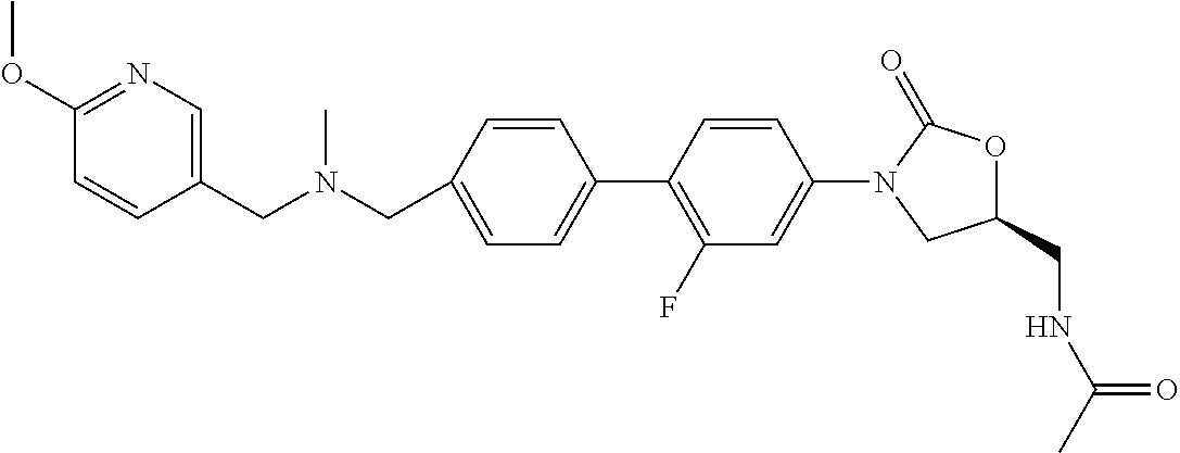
C1(CN(CC2=CC=C(C3=C(F)C=C(N4CC(CNC(=O)C)OC4=O)C=C3)C=C2)C)=CN=C(OC)C=C1
